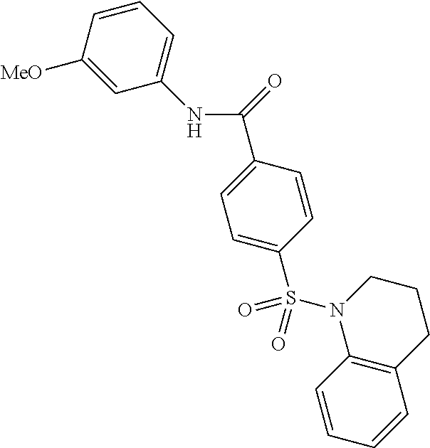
C(C1=CC=C(S(N2C3=C(CCC2)C=CC=C3)(=O)=O)C=C1)(=O)NC1=CC=CC([MeO])=C1
